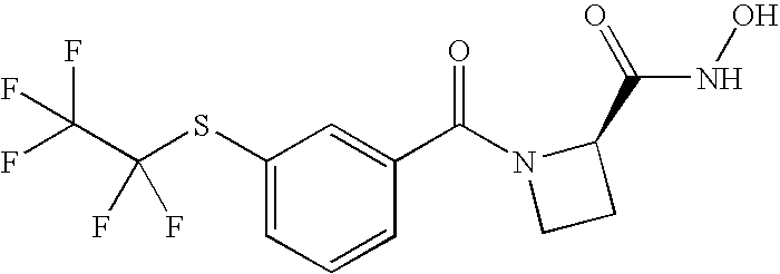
C1(SC(C(F)(F)F)(F)F)=CC=CC(C(N2CCC2C(=O)NO)=O)=C1
